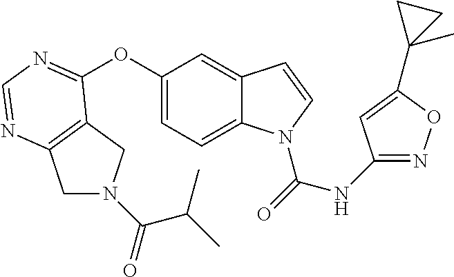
C12=C(N=CN=C1OC1=CC=C3C(=C1)C=CN3C(=O)NC1=NOC(C3(C)CC3)=C1)CN(C(=O)C(C)C)C2
